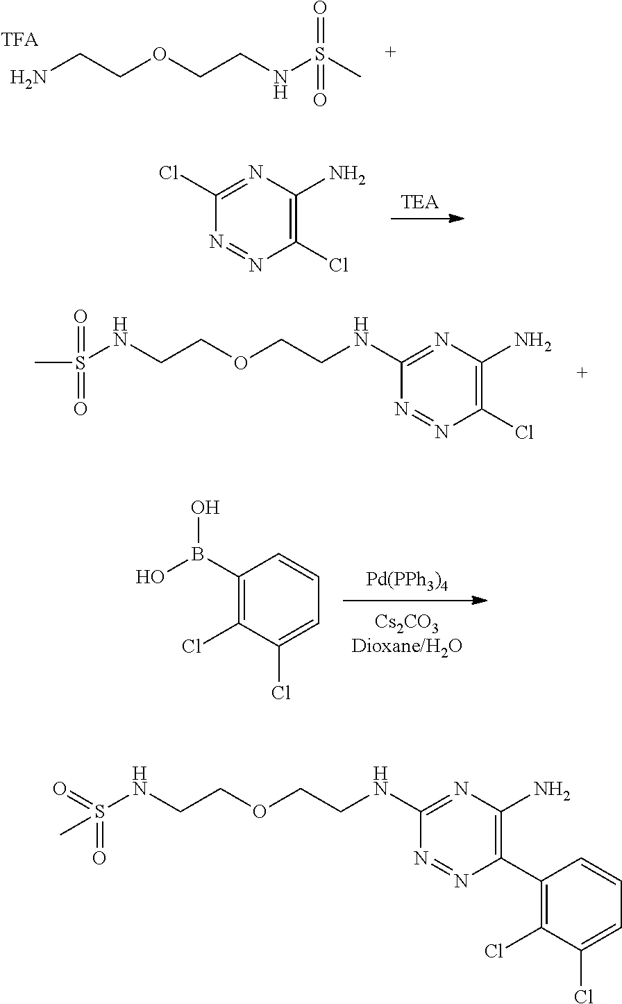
[Pd(PPh3)4].C1(B(O)O)=C(Cl)C(Cl)=CC=C1.ClC1=C(N)N=C(NCCOCCNS(=O)(=O)C)N=N1.[TEA].ClC1=C(N)N=C(Cl)N=N1.NCCOCCNS(=O)(=O)C.C1(C2=C(N)N=C(NCCOCCNS(=O)(=O)C)N=N2)=C(Cl)C(Cl)=CC=C1
